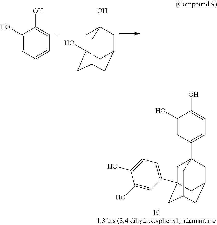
C1(O)=CC=C[C+]=C1O.OC12CC3(O)CC(CC(C1)C3)C2.C1(O)=CC(C23CC4(C5=CC=C(O)C(O)=C5)CC(CC(C2)C4)C3)=CC=C1O
